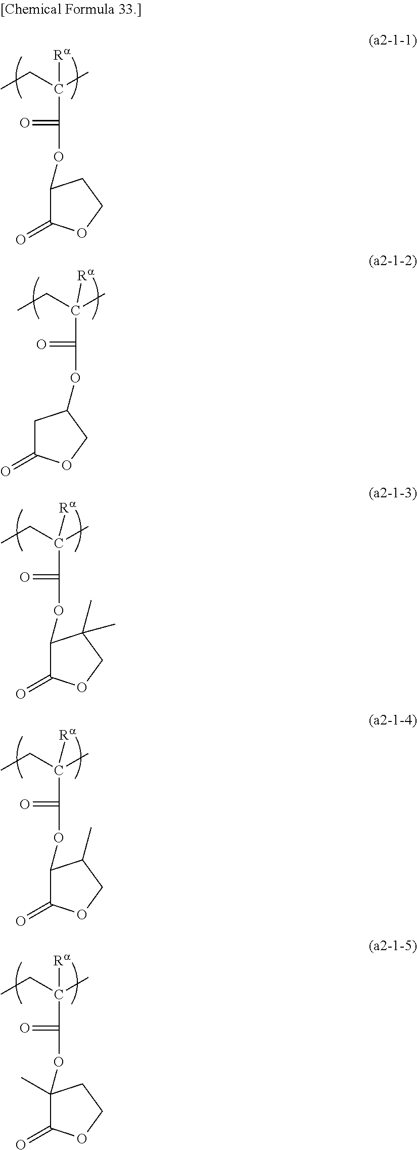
CCC(C)([Ra])C(=O)OC1C(=O)OCC1.CCC(C)(C(=O)OC1CC(=O)OC1)[Ra].CCC(C)([Ra])C(=O)OC1(C)C(=O)OCC1.CCC(C)(C(=O)OC1C(=O)OCC1(C)C)[Ra].CCC(C)(C(=O)OC1C(=O)OCC1C)[Ra]
